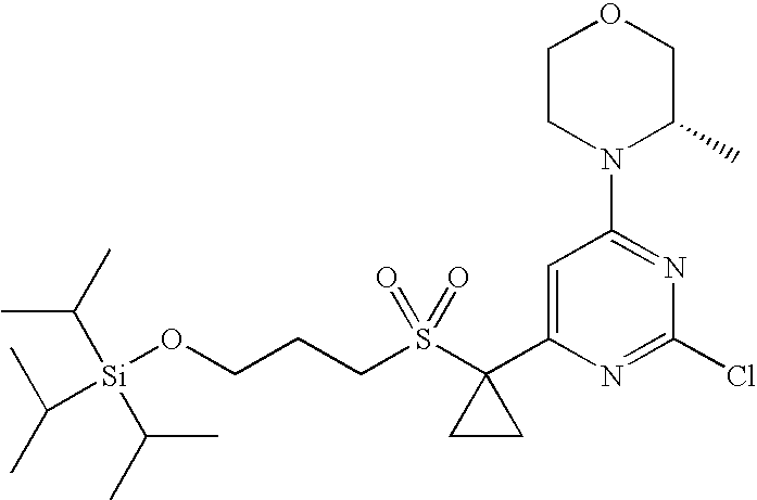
C1CN(C2=NC(Cl)=NC(C3(S(CCCO[Si](C(C)C)(C(C)C)C(C)C)(=O)=O)CC3)=C2)C(C)CO1
